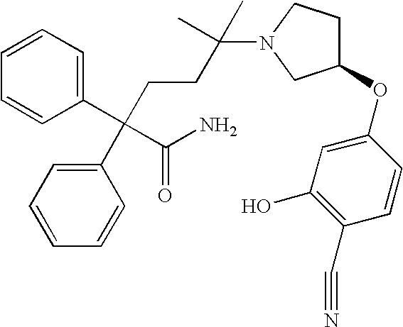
C1=CC=C(C(C(=O)N)(C2=CC=CC=C2)CCC(N2CC(OC3=CC(O)=C(C#N)C=C3)CC2)(C)C)C=C1
